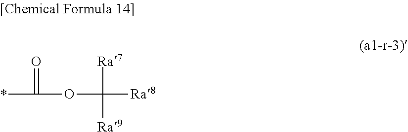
O(C([Ra8])([Ra7])[Ra9])C(*)=O
